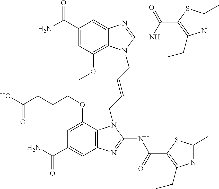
C1(C(N)=O)=CC(OC)=C2C(=C1)N=C(NC(=O)C1=C(CC)N=C(C)S1)N2CC=CCN1C2=C(C=C(C(N)=O)C=C2OCCCC(O)=O)N=C1NC(=O)C1=C(CC)N=C(C)S1
